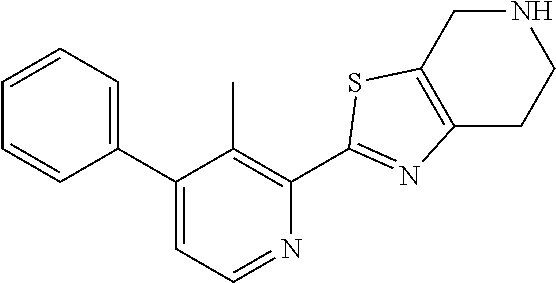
C1(C2=CC=NC(C3=NC4=C(CNCC4)S3)=C2C)=CC=CC=C1
